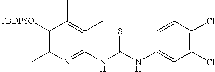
C1(NC(NC2=CC(Cl)=C(Cl)C=C2)=S)=NC(C)=C([TBDPSO])C(C)=C1C
